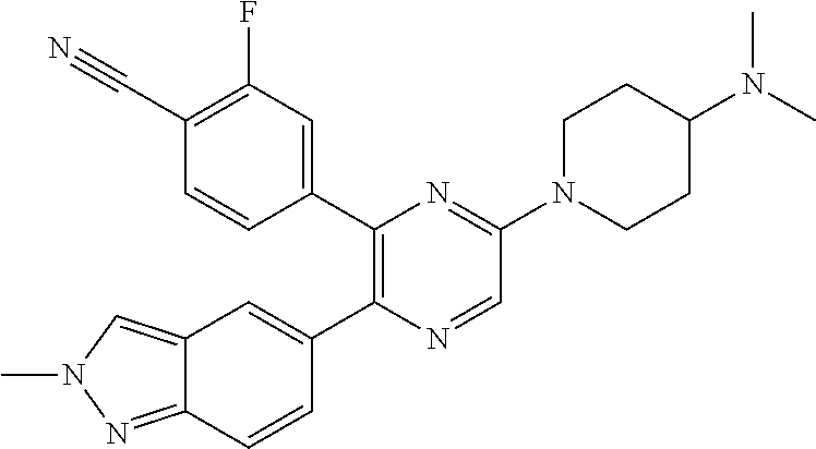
C12=CN(C)N=C1C=CC(C1=C(C3=CC(F)=C(C#N)C=C3)N=C(N3CCC(N(C)C)CC3)C=N1)=C2
